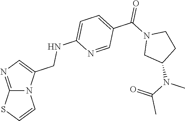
N12C(=NC=C1CNC1=CC=C(C(N3CC(N(C(=O)C)C)CC3)=O)C=N1)SC=C2
